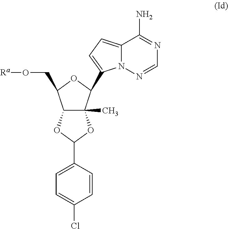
C12C(C)(C(C3=CC=C4N3N=CN=C4N)OC1CO[Ra])OC(C1=CC=C(Cl)C=C1)O2
